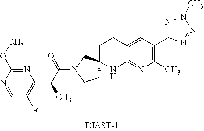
C1CN(C(C(C2=C(F)C=NC(OC)=N2)C)=O)CC12CCC1=CC(C3=NN(C)N=N3)=C(C)N=C1N2
